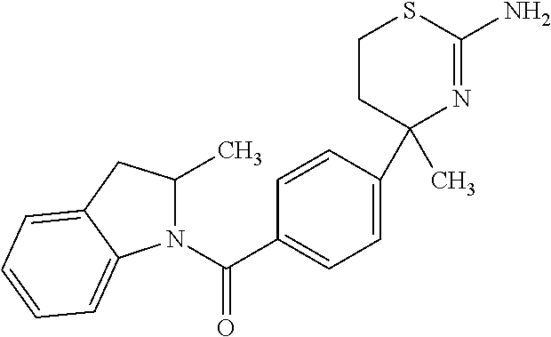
N1(C(C2=CC=C(C3(C)N=C(N)SCC3)C=C2)=O)C(C)CC2=CC=CC=C12
